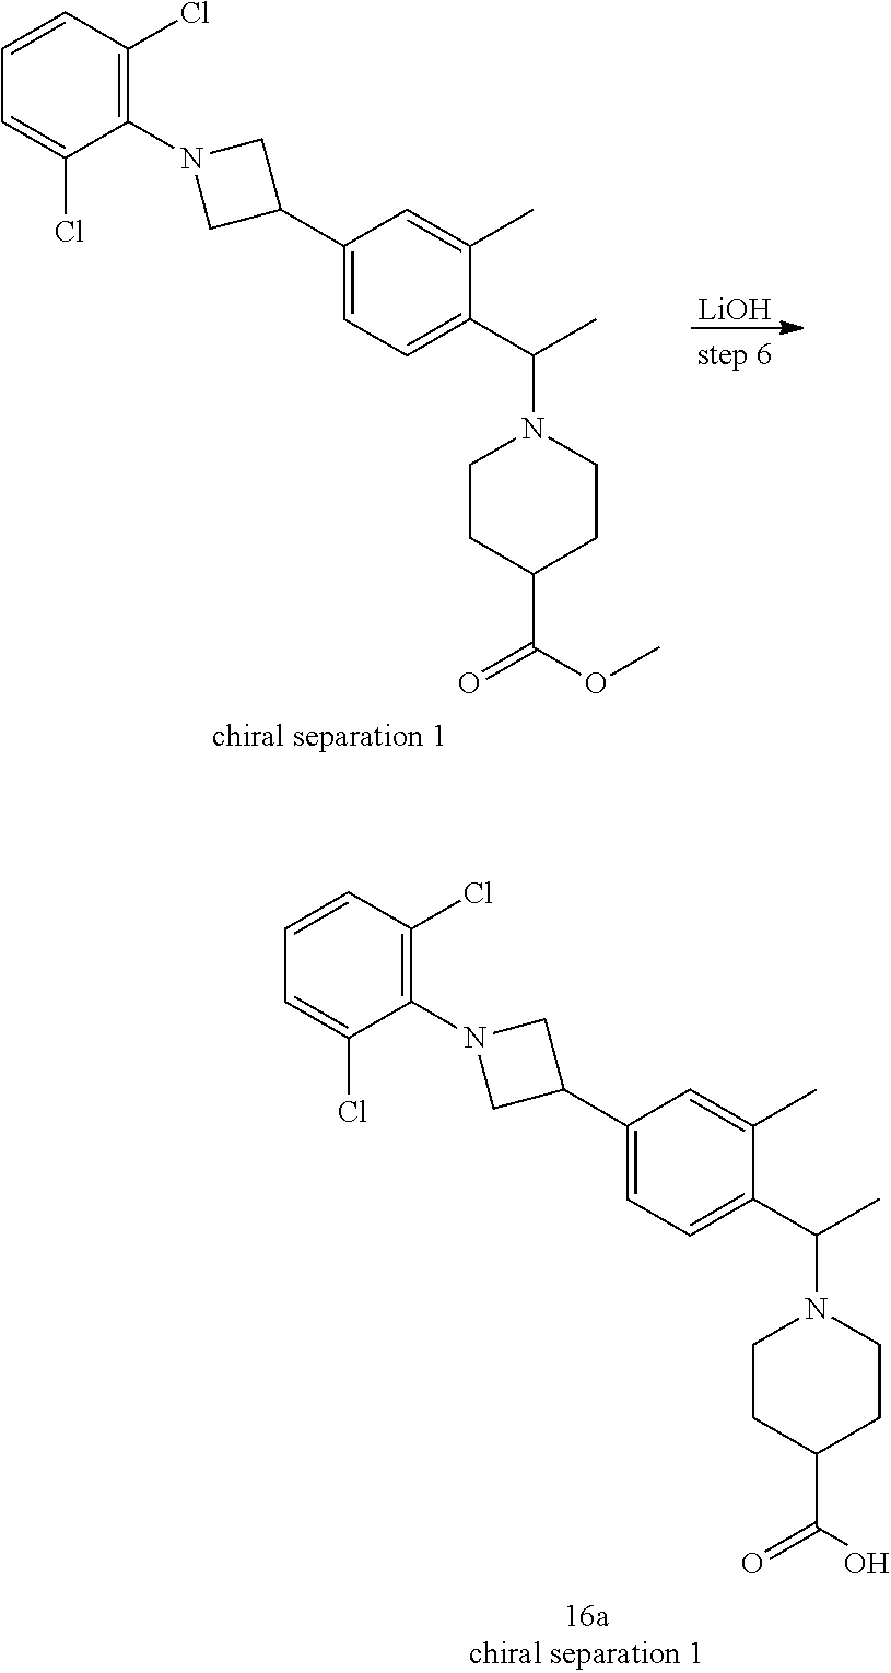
C1(C2CN(C3=C(Cl)C=CC=C3Cl)C2)=CC=C(C(C)N2CCC(C(=O)OC)CC2)C(C)=C1.[LiOH].C1(C2CN(C3=C(Cl)C=CC=C3Cl)C2)=CC=C(C(C)N2CCC(C(=O)O)CC2)C(C)=C1
